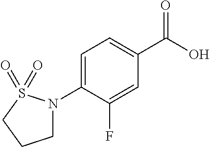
C1=C(N2CCCS2(=O)=O)C(F)=CC(C(O)=O)=C1
